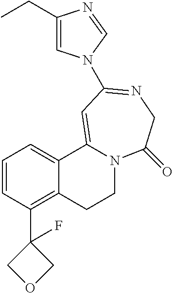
C1=CC(C2(F)COC2)=C2C(=C1)C1=CC(N3C=C(CC)N=C3)=NCC(=O)N1CC2
